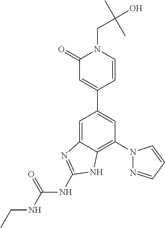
C1=C2C(=C(N3N=CC=C3)C=C1C1=CC(=O)N(CC(O)(C)C)C=C1)NC(NC(NCC)=O)=N2
